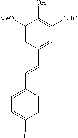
C1([MeO])=CC(C=CC2=CC=C(F)C=C2)=CC([CHO])=C1O
